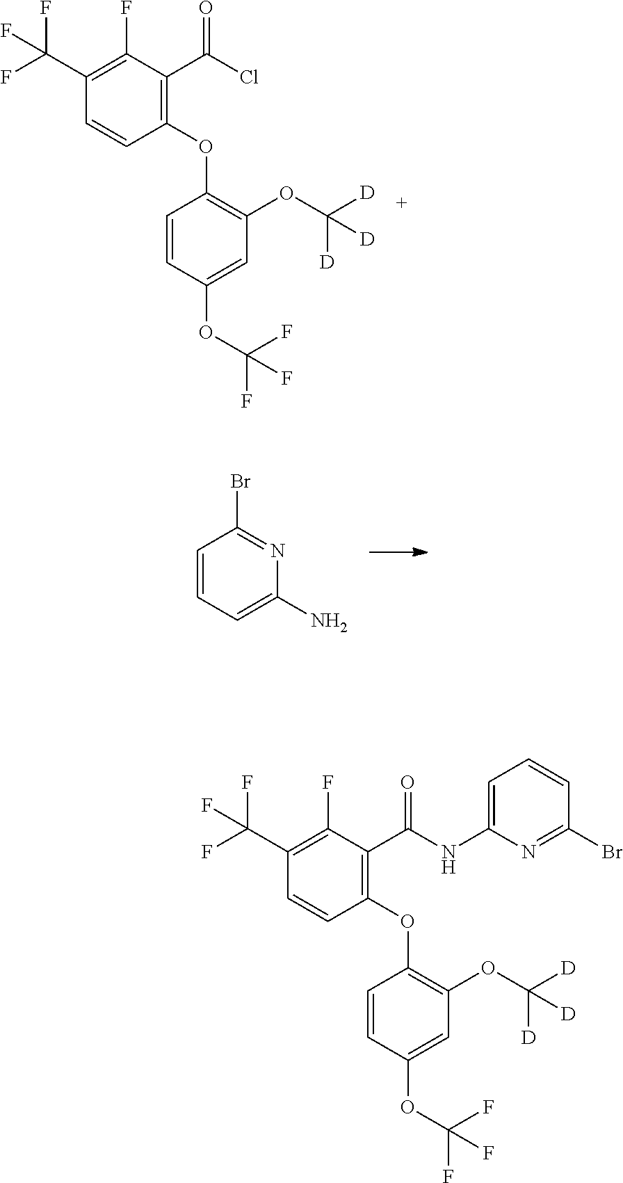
C1=CC=C(N)N=C1Br.C1(C(F)(F)F)=C(F)C(C(Cl)=O)=C(OC2=C(OC([D])([D])[D])C=C(OC(F)(F)F)C=C2)C=C1.C1(C(F)(F)F)=C(F)C(C(NC2=CC=CC(Br)=N2)=O)=C(OC2=C(OC([D])([D])[D])C=C(OC(F)(F)F)C=C2)C=C1
